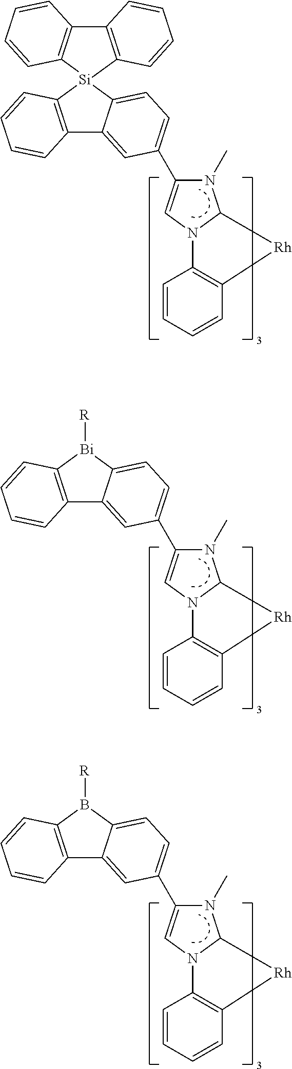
C12=C([Si]3(C4=CC=C(C5=CN6C(N5C)C[Rh]C5=C6C=CC=C5)C=C14)C1=C(C4=C3C=CC=C4)C=CC=C1)C=CC=C2.C12=C([Bi]([R])C3=CC=C(C4=CN5C(N4C)C[Rh]C4=C5C=CC=C4)C=C13)C=CC=C2.C12=C(B([R])C3=CC=C(C4=CN5C(N4C)C[Rh]C4=C5C=CC=C4)C=C13)C=CC=C2
